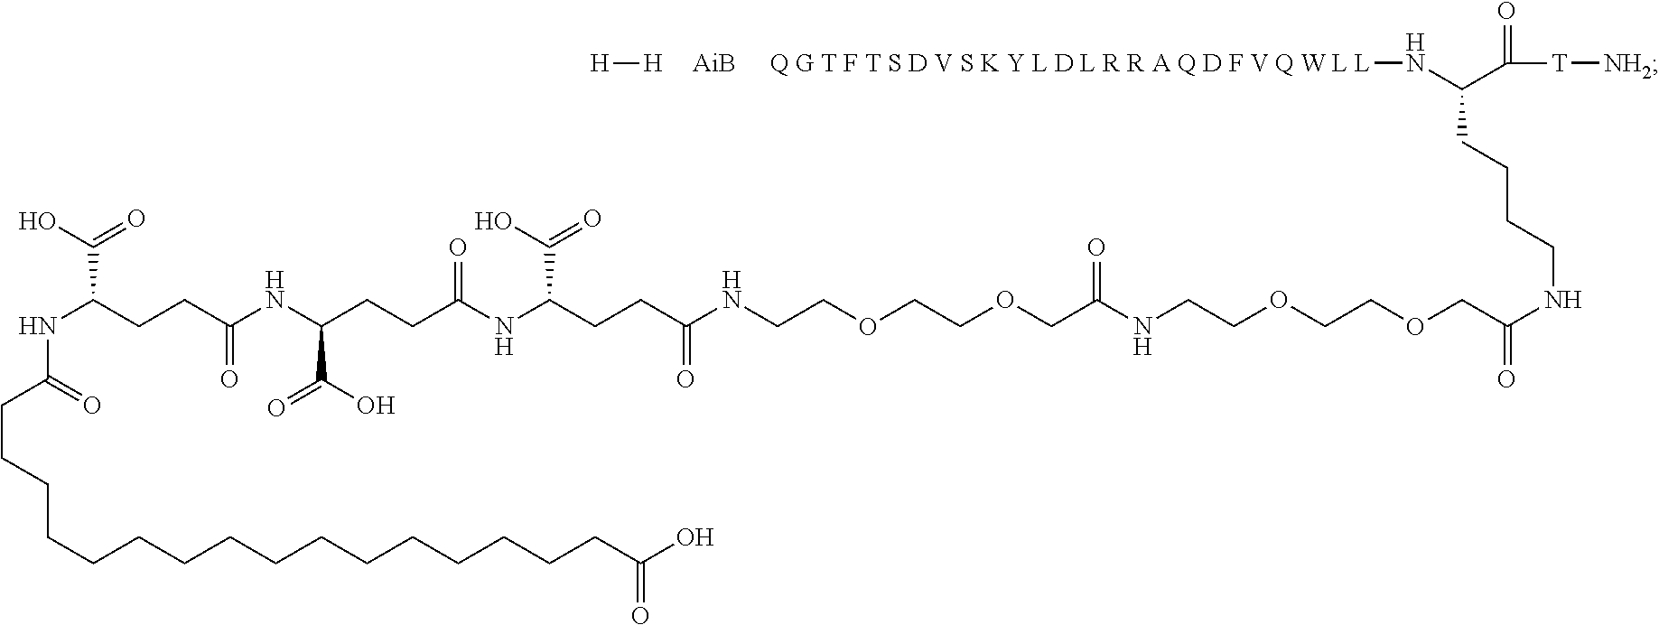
N(C(CCC(NC(CCC(NC(CCC(NCCOCCOCC(NCCOCCOCC(NCCCCC(N[Q G T F T S D V S K Y L D L R R A Q D F V Q W L L])C([T][NH2])=O)=O)=O)=O)C(O)=O)=O)C(O)=O)=O)C(O)=O)C(CCCCCCCCCCCCCCCCC(O)=O)=O.[H][H].[AiB]
